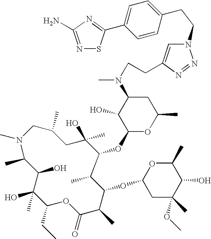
N1(C)CC(C)CC(O)(C)C(OC2OC(C)CC(N(C)CCC3=CN(CCC4=CC=C(C5=NC(N)=NS5)C=C4)N=N3)C2O)C(C)C(OC2CC(C)(OC)C(O)C(C)O2)C(C)C(=O)OC(CC)C(O)(C)C(O)C1C
